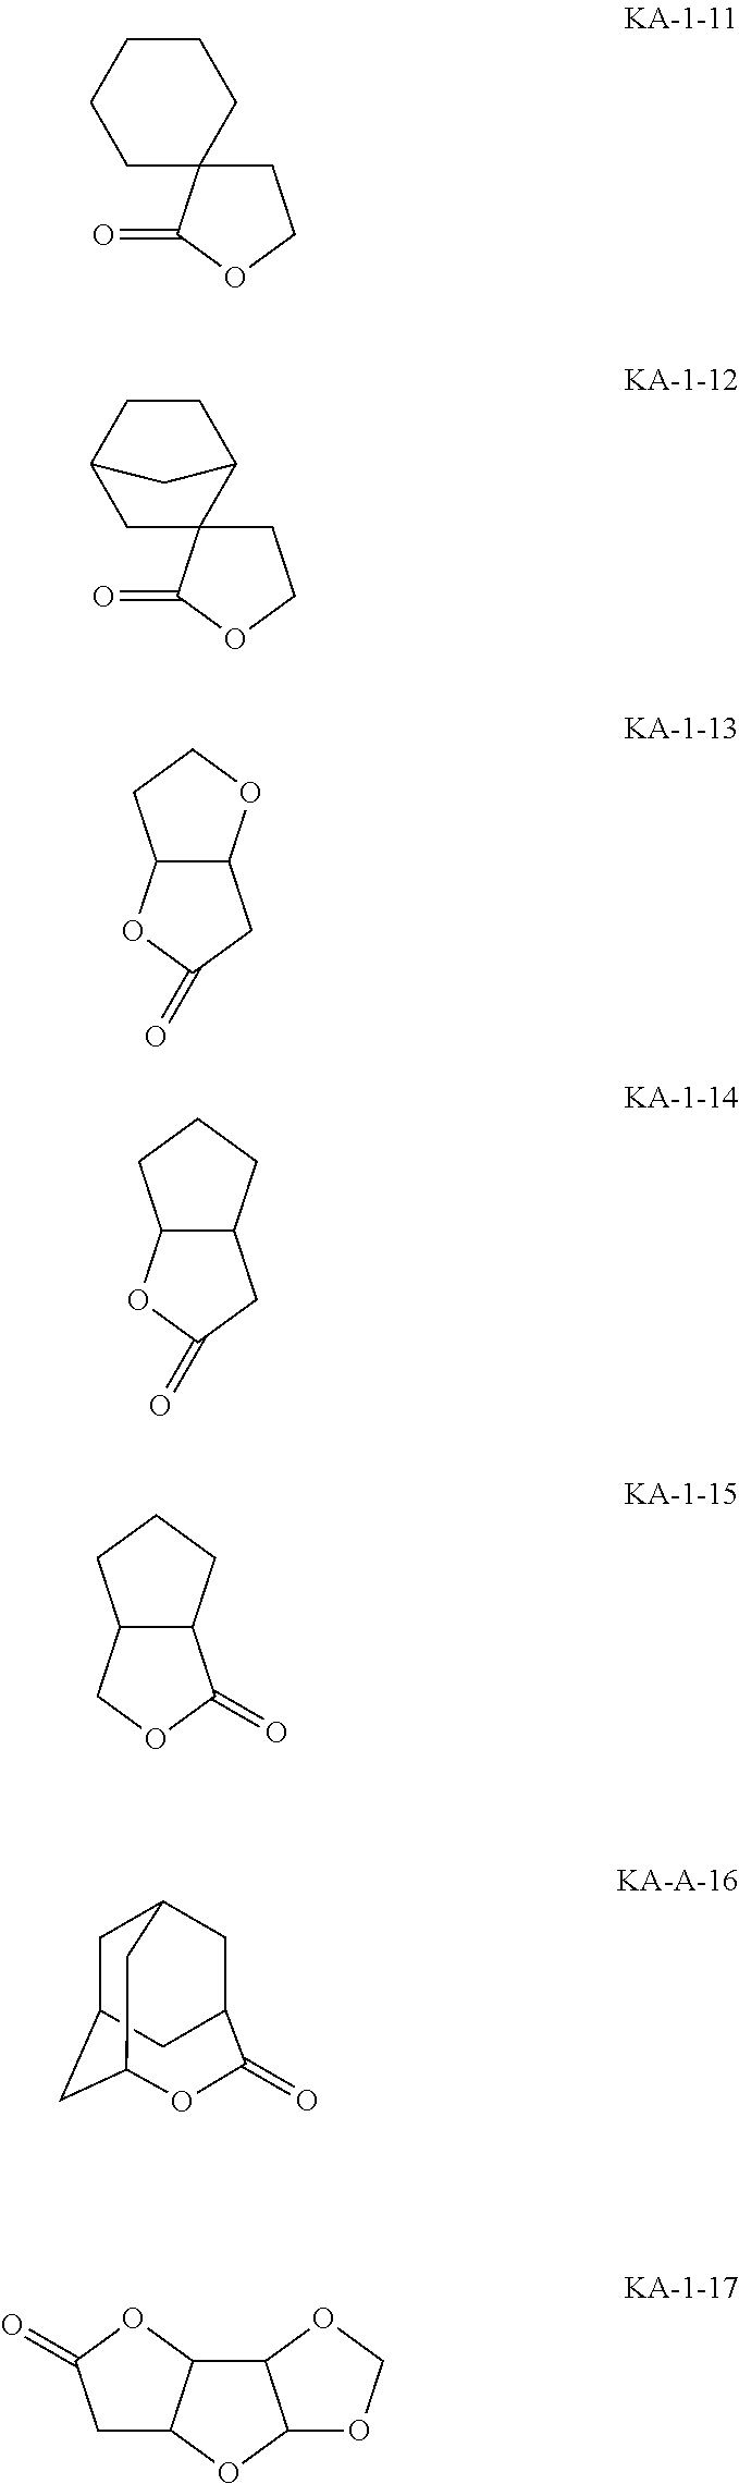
C1CCCC2(C1)CCOC2=O.C1CC2CC3(C1C2)CCOC3=O.C12C(OCC1)CC(=O)O2.C12C(CCC1)CC(=O)O2.C12C(CCC1)C(=O)OC2.C1C2CC3OC(=O)C(CC1C3)C2.C1C2C(OC1=O)C1C(O2)OCO1
